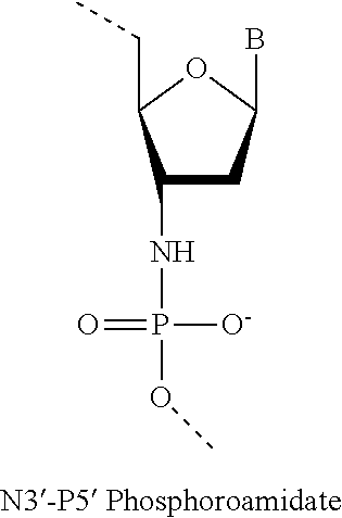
C1(NP(OC)(=O)[O-])CC(B)OC1CC
